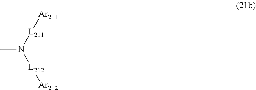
CN([L211][Ar211])[L212][Ar212]
